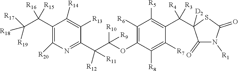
C1(C(C([R19])([R18])[R17])([R16])[R15])=C([R20])N=C(C(C(OC2=C([R6])C([R5])=C(C([R4])([R3])C3([D2])C(=O)N([R1])C(=O)S3)C([R7])=C2[R8])([R10])[R9])([R12])[R11])C([R13])=C1[R14]
